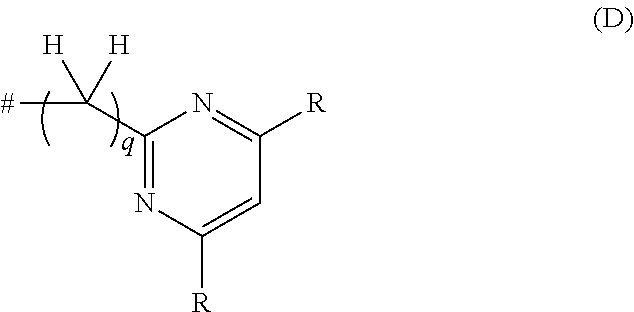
C1(C(C)([H])[H])=NC([R])=CC([R])=N1
